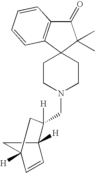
C1CN(CC2([H])C3([H])C=CC([H])(C3)C2)CCC12C(C)(C)C(=O)C1=C2C=CC=C1
